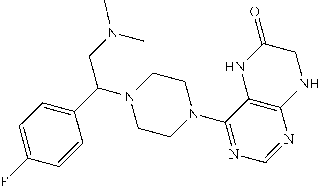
C1CN(C2=NC=NC3=C2NC(=O)CN3)CCN1C(CN(C)C)C1=CC=C(F)C=C1
